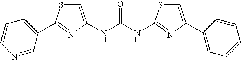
N(C(NC1=NC(C2=CC=CC=C2)=CS1)=O)C1=CSC(C2=CC=CN=C2)=N1
